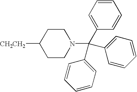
C1CN(C(C2=CC=CC=C2)(C2=CC=CC=C2)C2=CC=CC=C2)CCC1[CH2CH2]
